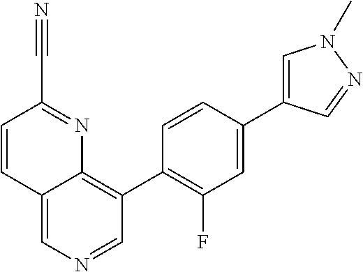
C12=CN=CC(C3=C(F)C=C(C4=CN(C)N=C4)C=C3)=C1N=C(C#N)C=C2
